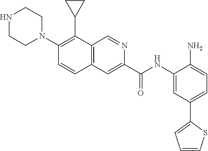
C12=C(C=NC(C(NC3=CC(C4=CC=CS4)=CC=C3N)=O)=C1)C(C1CC1)=C(N1CCNCC1)C=C2
